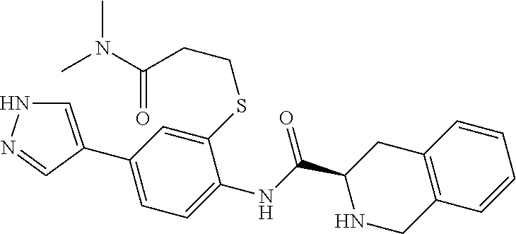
C1=C(C2=CC=C(NC(C3NCC4=C(C3)C=CC=C4)=O)C(SCCC(=O)N(C)C)=C2)C=NN1
